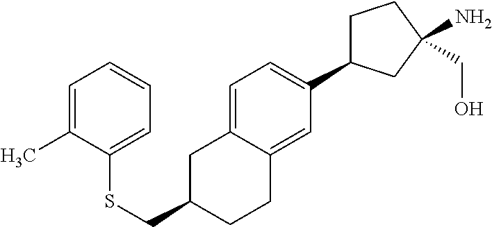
C1=C2C(=CC(C3CCC(CO)(N)C3)=C1)CCC(CSC1=CC=CC=C1C)C2
